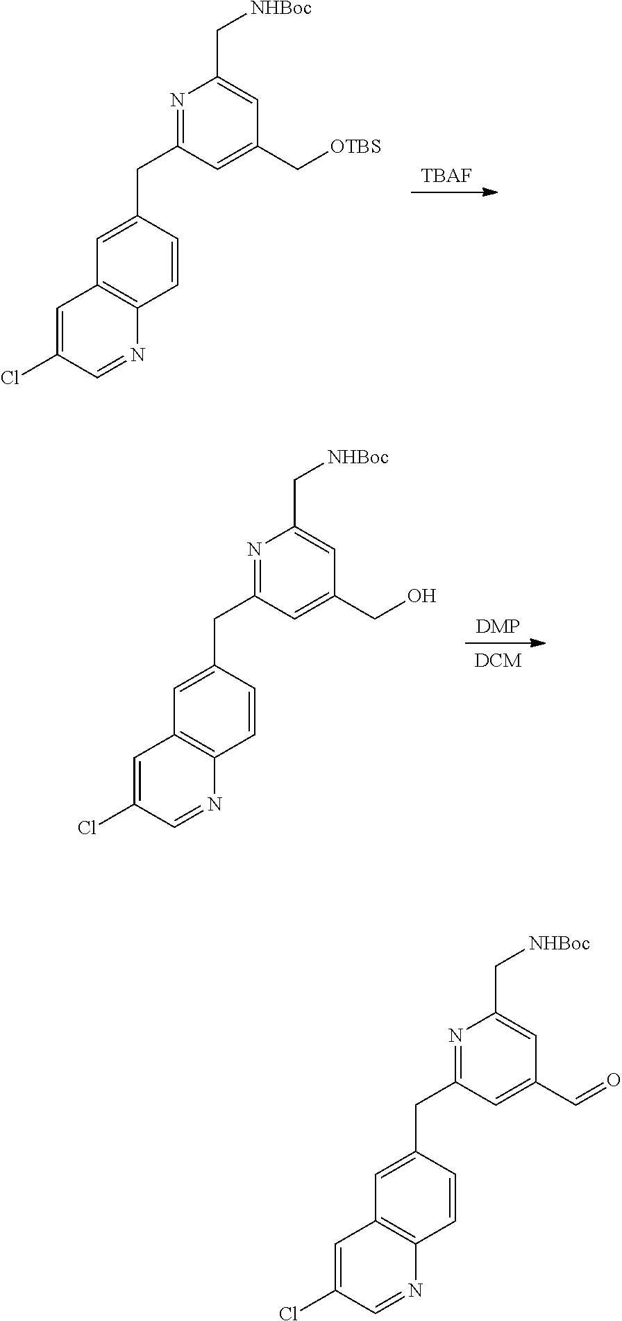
[TBAF].C1(CC2=NC(C[NHBoc])=CC(C[OTBS])=C2)=CC2=C(C=C1)N=CC(Cl)=C2.[DCM].[DMP].C1(CC2=NC(C[NHBoc])=CC(CO)=C2)=CC2=C(C=C1)N=CC(Cl)=C2.C1(CC2=NC(C[NHBoc])=CC(C=O)=C2)=CC2=C(C=C1)N=CC(Cl)=C2
